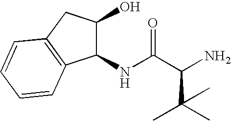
C1(NC(C(N)C(C)(C)C)=O)C(O)CC2=C1C=CC=C2
